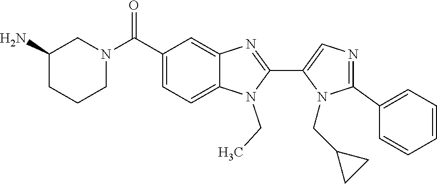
N1=C(C2=CC=CC=C2)N(CC2CC2)C(C2=NC3=CC(C(N4CCCC(N)C4)=O)=CC=C3N2CC)=C1
